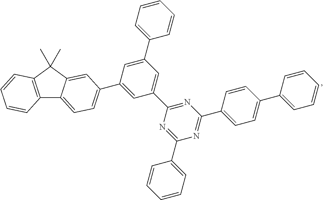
C12=C(C(C)(C)C3=CC(C4=CC(C5=NC(C6=CC=C(C7=CC=CC=C7)C=C6)=NC(C6=CC=CC=C6)=N5)=CC(C5=CC=CC=C5)=C4)=CC=C13)C=CC=C2
